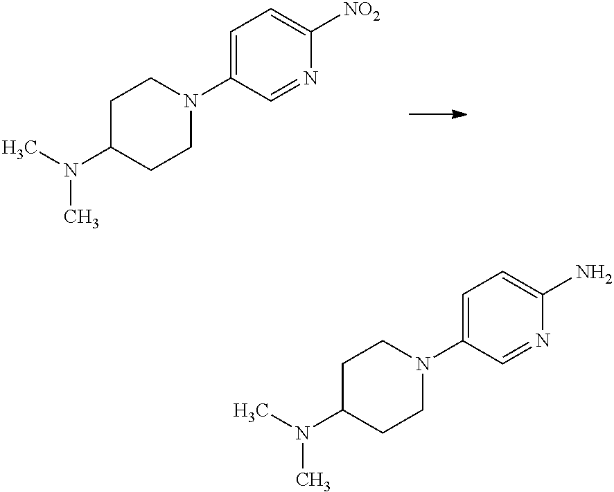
C1C(N(C)C)CCN(C2=CC=C(N)N=C2)C1.C1C(N(C)C)CCN(C2=CC=C([NO2])N=C2)C1
